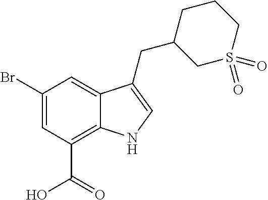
C1(Br)=CC(C(=O)O)=C2C(=C1)C(CC1CS(=O)(=O)CCC1)=CN2
